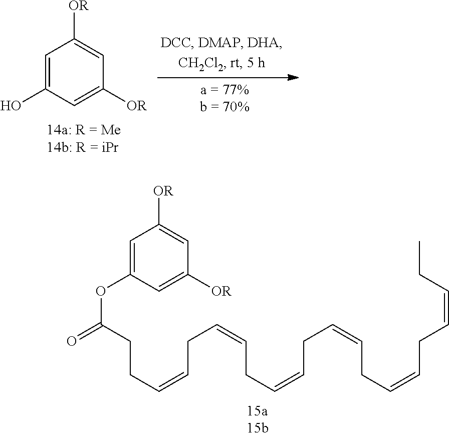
C1=C(O)C=C([OR])C=C1[OR].C1=C(OC(=O)CCC=CCC=CCC=CCC=CCC=CCC=CCC)C=C([OR])C=C1[OR]
